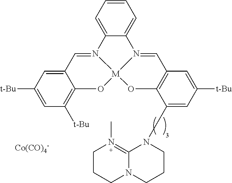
C12=CC=CC=C1N1=CC3=C(O[M]14OC1=C([t-Bu])C=C([t-Bu])C=C1C=N24)C(CN1C2=N(C)CCCN2CCC1)=CC([t-Bu])=C3.[Co(CO)4-]
